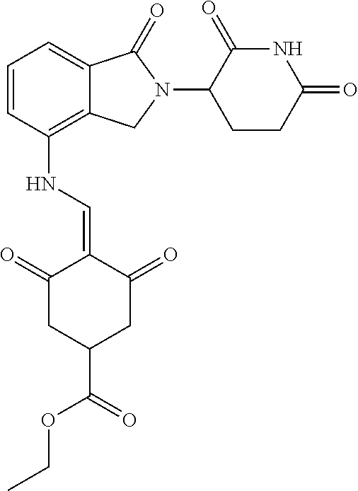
C1=CC(NC=C2C(=O)CC(C(=O)OCC)CC2=O)=C2C(=C1)C(=O)N(C1CCC(=O)NC1=O)C2
